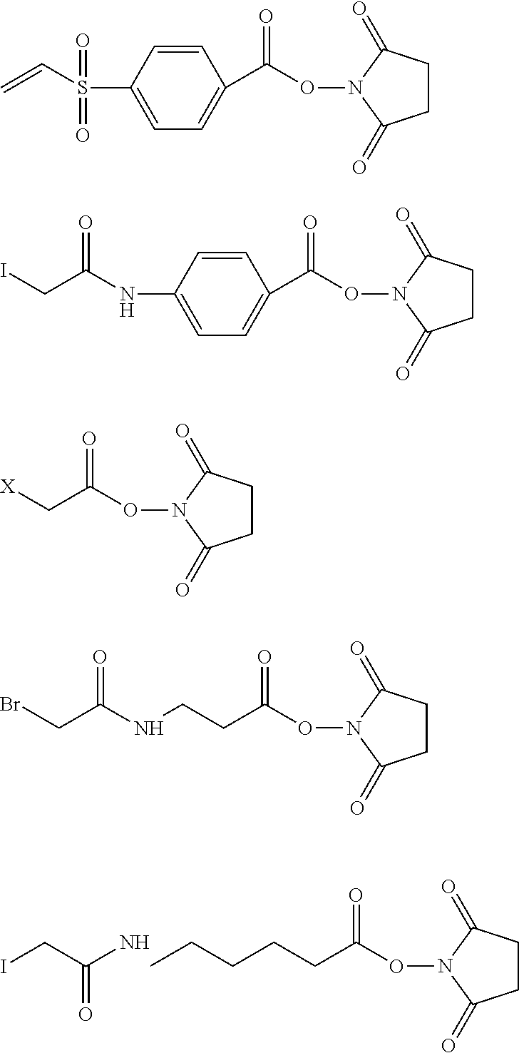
C(C(=O)ON1C(=O)CCC1=O)CCCC.ICC(N)=O.C=CS(=O)(=O)C1=CC=C(C(=O)ON2C(=O)CCC2=O)C=C1.C(C(NC1=CC=C(C(=O)ON2C(=O)CCC2=O)C=C1)=O)I.C(C(=O)ON1C(=O)CCC1=O)[X].C(C(=O)ON1C(=O)CCC1=O)CNC(CBr)=O
